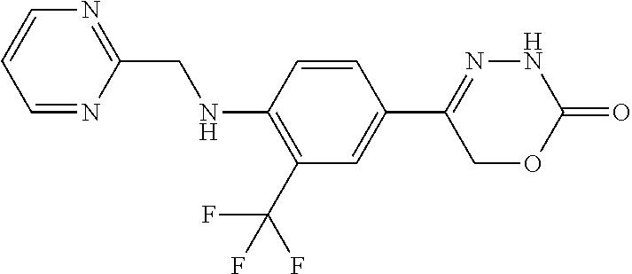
C1=NC(CNC2=C(C(F)(F)F)C=C(C3=NNC(=O)OC3)C=C2)=NC=C1
